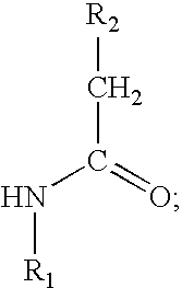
[R2]CC(N[R1])=O
